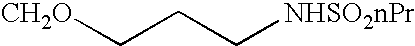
[CH2O]CCC[NHSO2nPr]
